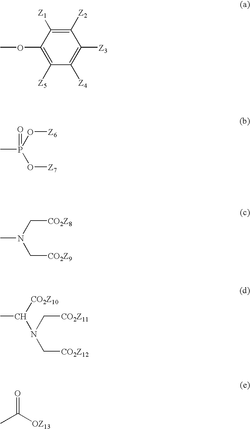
C1([Z2])=C([Z1])C(OC)=C([Z5])C([Z4])=C1[Z3].C(N(C[CO2Z9])C)[CO2Z8].C(N(C[CO2Z12])C(C)[CO2Z10])[CO2Z11].CC([OZ13])=O.O(P(O[Z7])(C)=O)[Z6]
